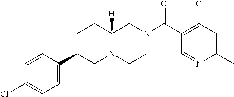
C1(C)=CC(Cl)=C(C(N2CCN3C([H])(C2)CCC(C2=CC=C(Cl)C=C2)C3)=O)C=N1
